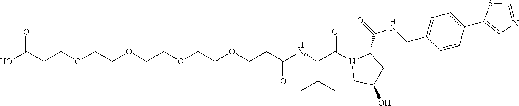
C1(C2=C(C)N=CS2)=CC=C(CNC(C2N(C(C(NC(CCOCCOCCOCCOCCC(=O)O)=O)C(C)(C)C)=O)CC(O)C2)=O)C=C1
